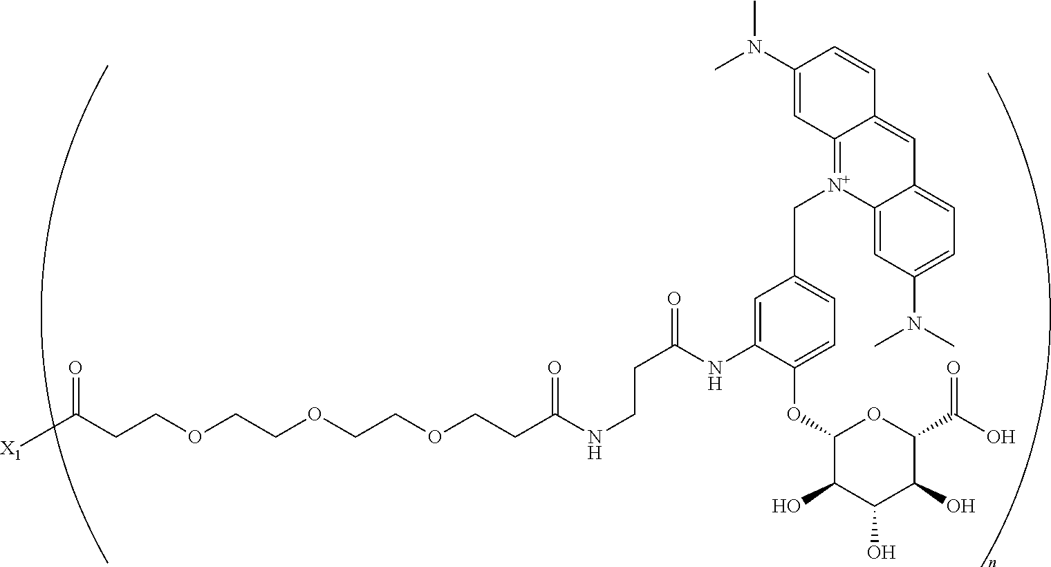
C(COCCOCCOCCC(NCCC(=O)NC1=CC(C[N+]2=C3C(=CC4=CC=C(N(C)C)C=C42)C=CC(N(C)C)=C3)=CC=C1OC1C(O)C(O)C(O)C(C(O)=O)O1)=O)C([X1])=O
